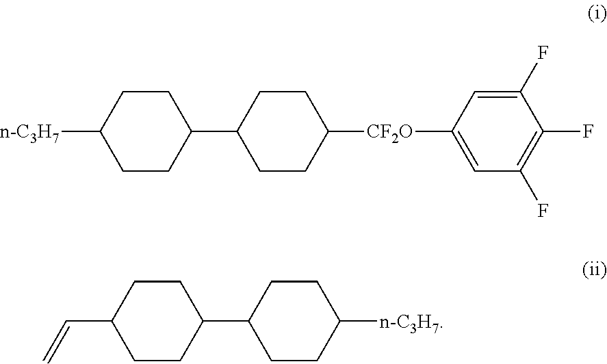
C1CC(C2CCC([CF2O]C3=CC(F)=C(F)C(F)=C3)CC2)CCC1[n-C3H7].C1CC(C2CCC([n-C3H7])CC2)CCC1C=C
